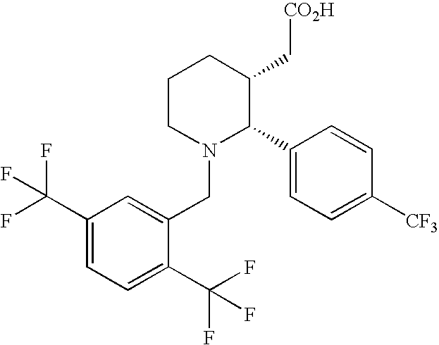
C1CN(CC2=CC(C(F)(F)F)=CC=C2C(F)(F)F)C(C2=CC=C([CF3])C=C2)C(C[CO2H])C1
